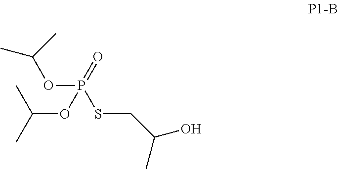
O(P(=O)(SCC(O)C)OC(C)C)C(C)C
